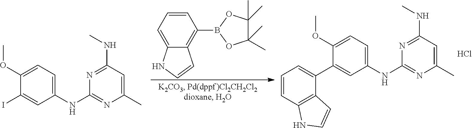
C12=CC=CC(B3OC(C)(C)C(C)(C)O3)=C1C=CN2.N1=C(NC)C=C(C)N=C1NC1=CC=C(OC)C(C2=CC=CC3=C2C=CN3)=C1.Cl.N1=C(NC)C=C(C)N=C1NC1=CC=C(OC)C(I)=C1
